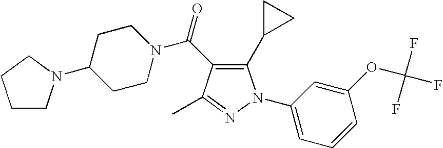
C(=O)(N1CCC(N2CCCC2)CC1)C1=C(C2CC2)N(C2=CC=CC(OC(F)(F)F)=C2)N=C1C
